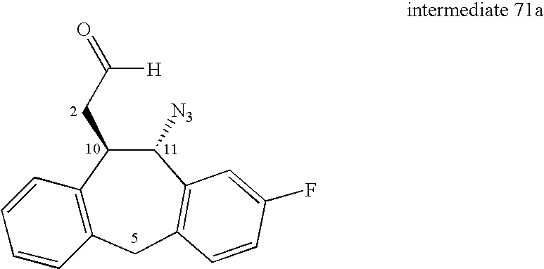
C12=C(CC3=C(C=C(F)C=C3)C([N3])C1CC([H])=O)C=CC=C2
